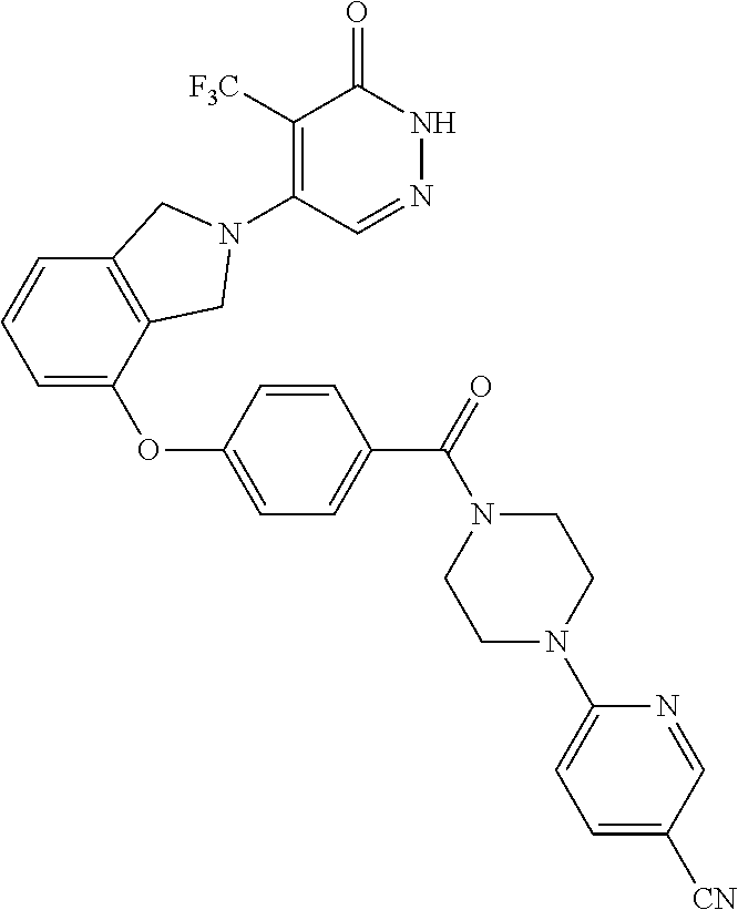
C1([F3C])=C(N2CC3=C(C=CC=C3OC3=CC=C(C(N4CCN(C5=CC=C([CN])C=N5)CC4)=O)C=C3)C2)C=NNC1=O
